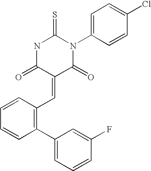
N1C(=O)C(=CC2=C(C3=CC=CC(F)=C3)C=CC=C2)C(=O)N(C2=CC=C(Cl)C=C2)C1=S
